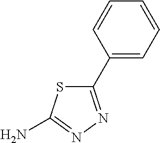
C1(C2=CC=CC=C2)=NN=C(N)S1
